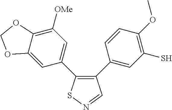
C12=CC(C3=C(C4=CC(S)=C(OC)C=C4)C=NS3)=CC([OMe])=C1OCO2
